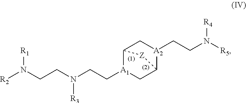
[R2]N(CCN(CC[A1]1C2C[A2](CCN([R5])[R4])C(C1)[Z]2)[R3])[R1]
